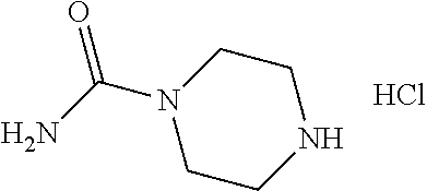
N1CCN(C(N)=O)CC1.Cl
